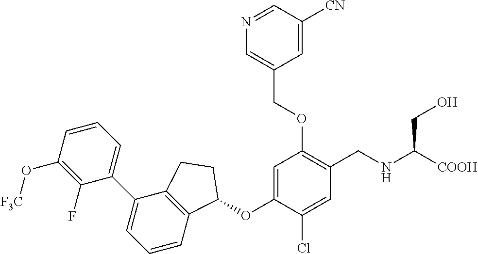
C1(F)=C(O[F3C])C=CC=C1C1=CC=CC2=C1CCC2OC1=CC(OCC2=CN=CC([CN])=C2)=C(CNC(CO)[COOH])C=C1Cl
